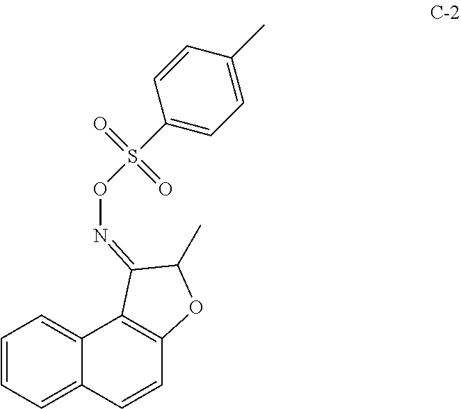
C1=CC=C2C(=C1)C1=C(C=C2)OC(C)C1=NOS(=O)(=O)C1=CC=C(C)C=C1
